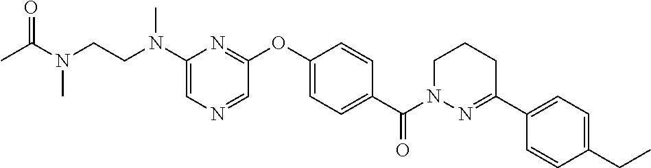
C1(N(CCN(C)C(=O)C)C)=CN=CC(OC2=CC=C(C(N3N=C(C4=CC=C(CC)C=C4)CCC3)=O)C=C2)=N1
